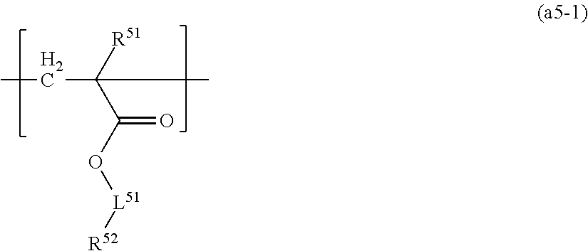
CCC([R51])(C(=O)O[L51][R52])C
